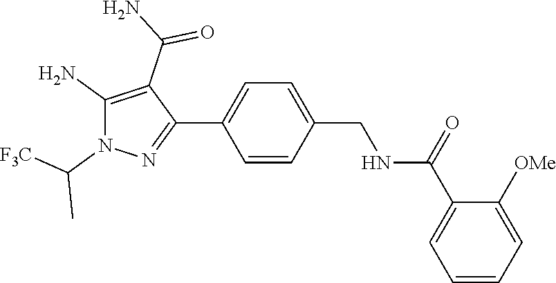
C1=CC(C2=NN(C([F3C])C)C(N)=C2C(N)=O)=CC=C1CNC(C1=CC=CC=C1[OMe])=O
